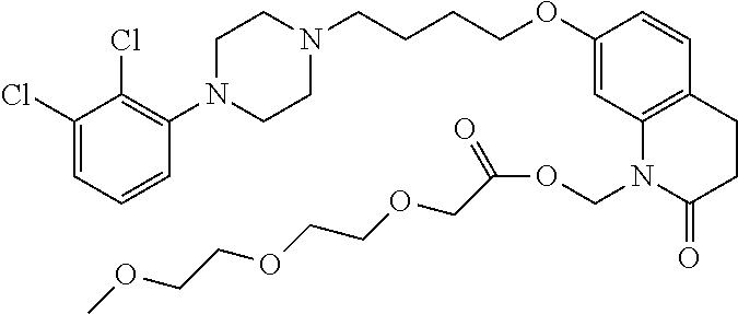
C1(Cl)=CC=CC(N2CCN(CCCCOC3=CC4=C(C=C3)CCC(=O)N4COC(COCCOCCOC)=O)CC2)=C1Cl
